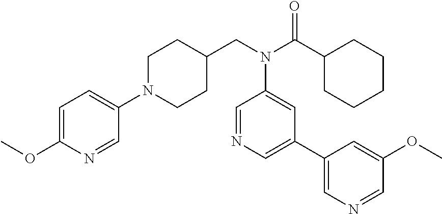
C1N(C2=CC=C(OC)N=C2)CCC(CN(C(C2CCCCC2)=O)C2=CC(C3=CN=CC(OC)=C3)=CN=C2)C1
